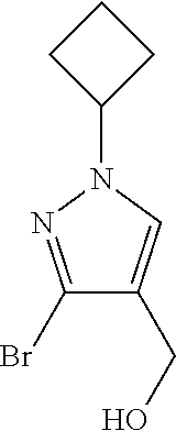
C1(Br)=NN(C2CCC2)C=C1CO
